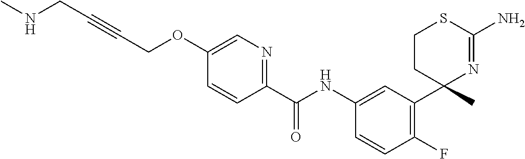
C(NC1=CC(C2(C)N=C(N)SCC2)=C(F)C=C1)(=O)C1=NC=C(OCC#CCNC)C=C1
